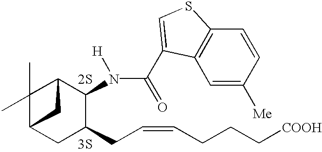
C1(C)(C)C2CC(CC=CCCC[COOH])C(N(C(=O)C3=CSC4=C3C=C([Me])C=C4)[H])C1C2.[2S].[3S]
